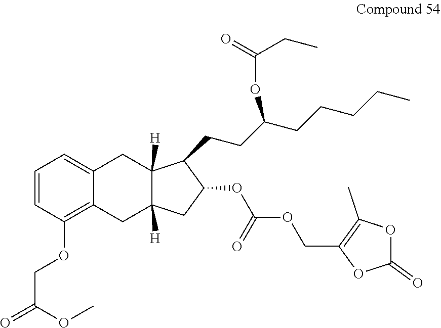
C1=CC(OCC(=O)OC)=C2C(=C1)CC1([H])C([H])(C2)CC(OC(OCC2=C(C)OC(=O)O2)=O)C1CCC(CCCCC)OC(=O)CC
